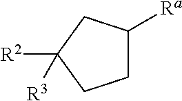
C1C([Ra])CC([R2])([R3])C1
